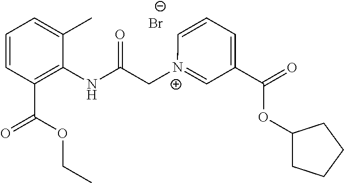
C1=CC(C(OCC)=O)=C(NC(C[N+]2=CC(C(OC3CCCC3)=O)=CC=C2)=O)C(C)=C1.[Br-]
